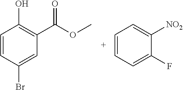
C1=CC(Br)=CC(C(=O)OC)=C1O.C1=CC=C(F)C([NO2])=C1
